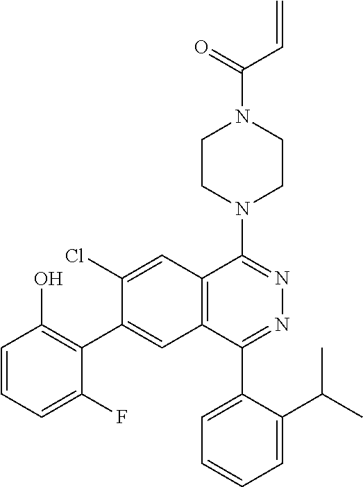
C12=C(C=C(C3=C(O)C=CC=C3F)C(Cl)=C1)C(C1=CC=CC=C1C(C)C)=NN=C2N1CCN(C(C=C)=O)CC1
